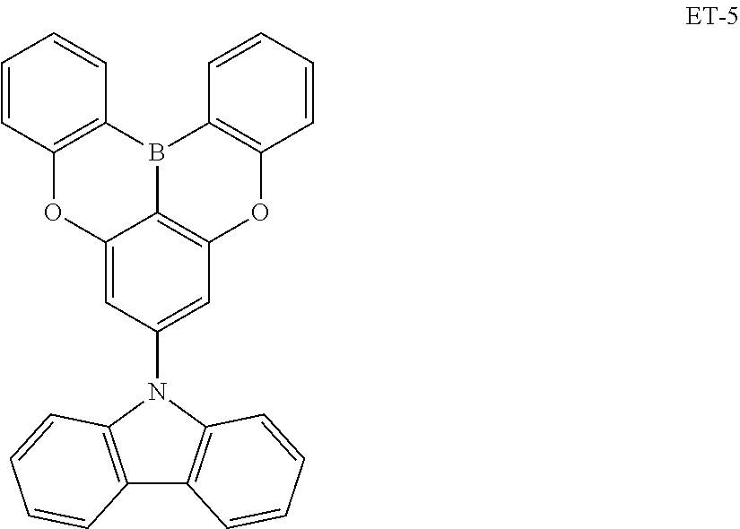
C12=C(B3C4=C(OC5=C3C=CC=C5)C=C(N3C5=C(C6=C3C=CC=C6)C=CC=C5)C=C4O1)C=CC=C2
